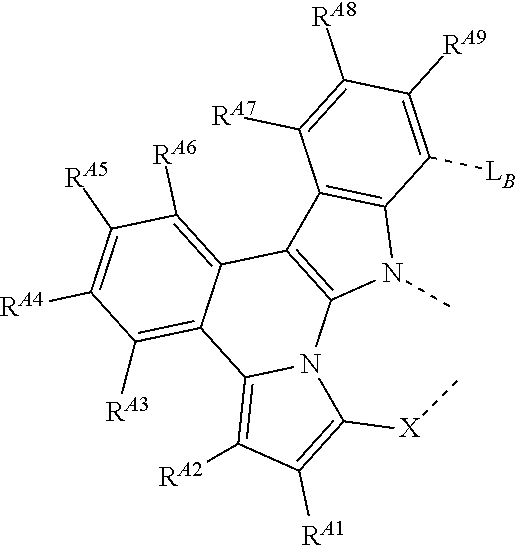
C12=C(C3=C([RA6])C([RA5])=C([RA4])C([RA3])=C3C3=C([RA2])C([RA1])=C([X]C)N13)C1=C(N2C)C([LB])=C([RA9])C([RA8])=C1[RA7]
